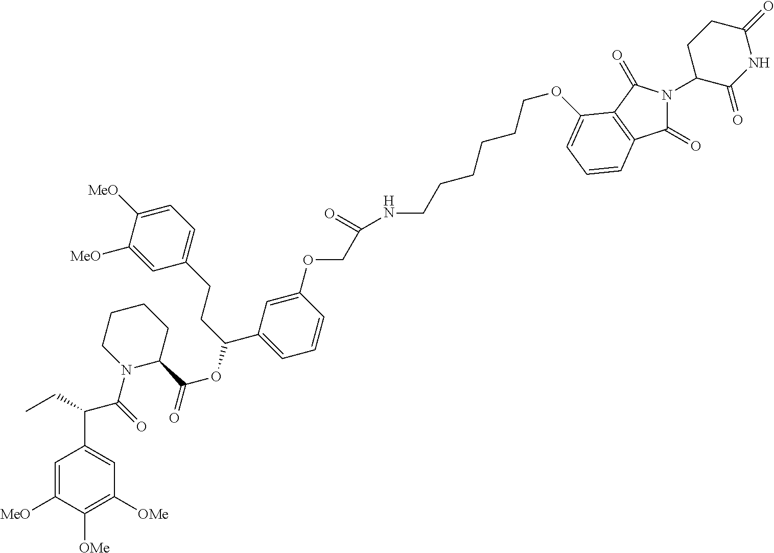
N(C(=O)COC1=CC(C(CCC2=CC=C([MeO])C([MeO])=C2)OC(C2CCCCN2C(=O)C(C2=CC([OMe])=C([OMe])C([MeO])=C2)CC)=O)=CC=C1)CCCCCCOC1=CC=CC2=C1C(=O)N(C1C(=O)NC(=O)CC1)C2=O
